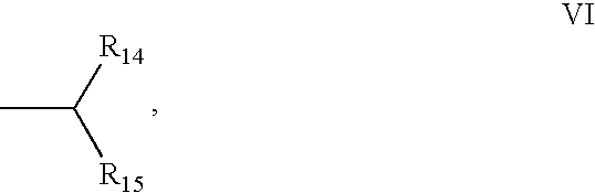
CC([R14])[R15]
